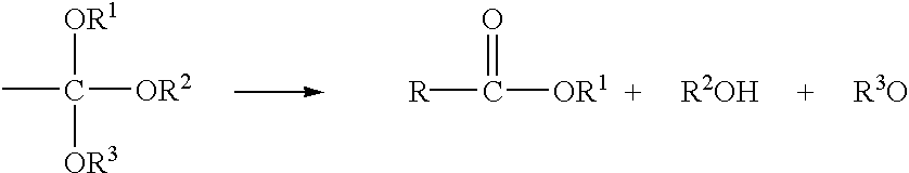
CC([OR1])([OR3])[OR2].[R]C(=O)[OR1].[R2OH].[R3O]
